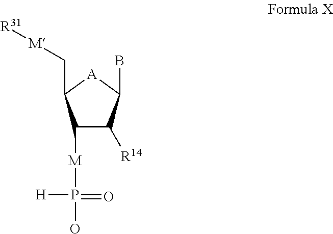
C1([M]P(O)(=O)[H])C([R14])C(B)[A]C1C[M][R31]
